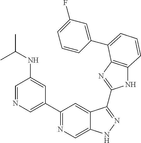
C1=NC=C(C2=NC=C3C(=C2)C(C2=NC4=C(N2)C=CC=C4C2=CC(F)=CC=C2)=NN3)C=C1NC(C)C
